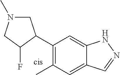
C1(C2C(F)CN(C)C2)=C(C)C=C2C(=C1)NN=C2
